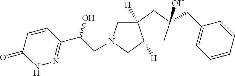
C12([H])CN(CC(C3=NNC(=O)C=C3)O)CC1([H])CC(CC1=CC=CC=C1)(O)C2
